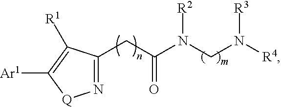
C1(CC(N(CN([R4])[R3])[R2])=O)=N[Q]C([Ar1])=C1[R1]
